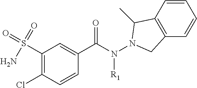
C1(S(=O)(=O)N)=C(Cl)C=CC(C(N([R1])N2C(C)C3=C(C=CC=C3)C2)=O)=C1
